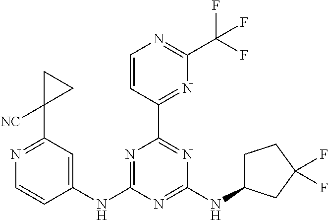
N1=C(NC2=CC(C3([NC])CC3)=NC=C2)N=C(NC2CCC(F)(F)C2)N=C1C1=NC(C(F)(F)F)=NC=C1
